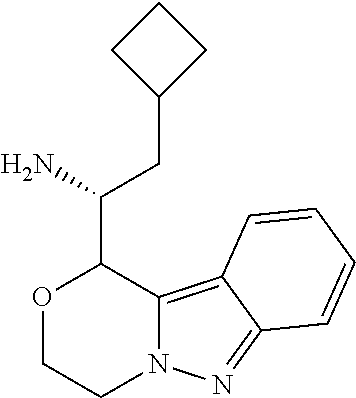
O1CCN2C(=C3C(=N2)C=CC=C3)C1C(CC1CCC1)N
